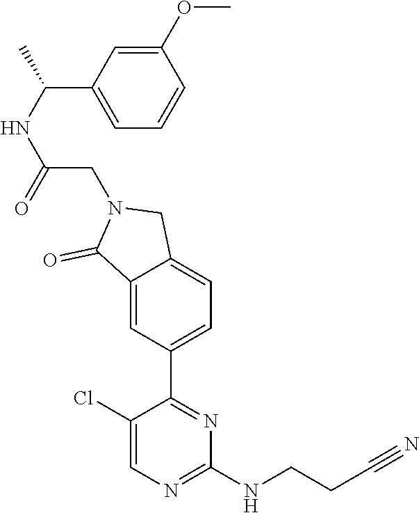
C1(Cl)=CN=C(NCCC#N)N=C1C1=CC=C2C(=C1)C(=O)N(CC(NC(C1=CC=CC(OC)=C1)C)=O)C2
